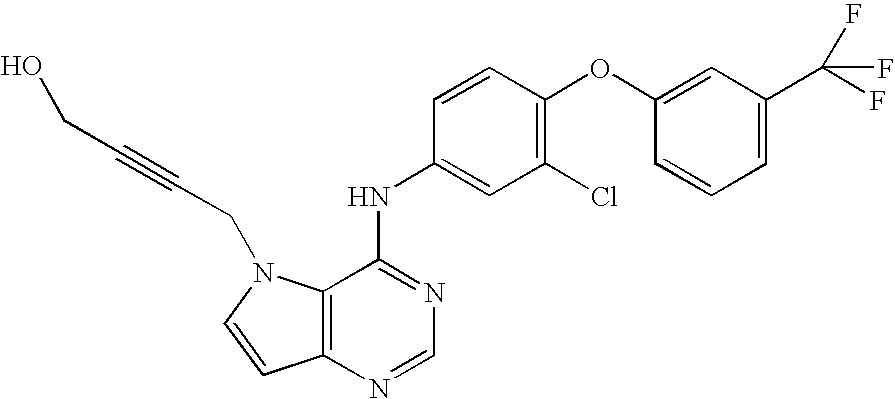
C1=C(OC2=C(Cl)C=C(NC3=NC=NC4=C3N(CC#CCO)C=C4)C=C2)C=CC=C1C(F)(F)F
